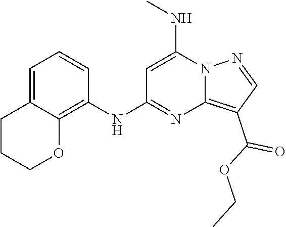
N12N=CC(C(OCC)=O)=C1N=C(NC1=C3C(=CC=C1)CCCO3)C=C2NC
